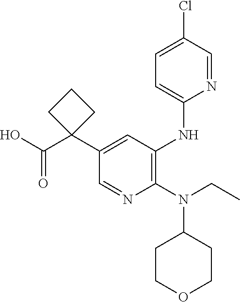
C1(N(CC)C2CCOCC2)=C(NC2=CC=C(Cl)C=N2)C=C(C2(C(O)=O)CCC2)C=N1
